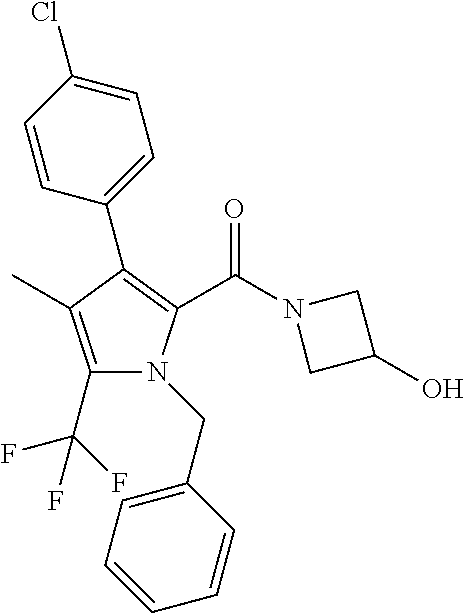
C1(C(F)(F)F)=C(C)C(C2=CC=C(Cl)C=C2)=C(C(N2CC(O)C2)=O)N1CC1=CC=CC=C1
